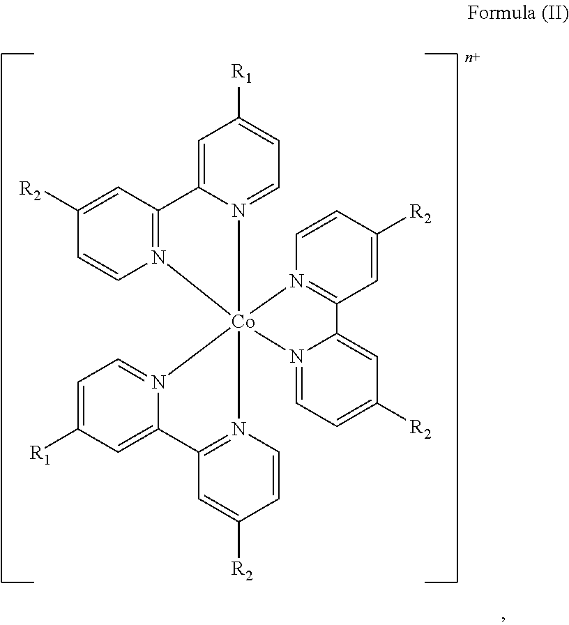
C1=C2N(=CC=C1[R1])[Co]13(N4=C2C=C([R2])C=C4)(N2=C(C=C([R2])C=C2)C2=CC([R1])=CC=N12)N1=C(C2=CC([R2])=CC=N32)C=C([R2])C=C1
